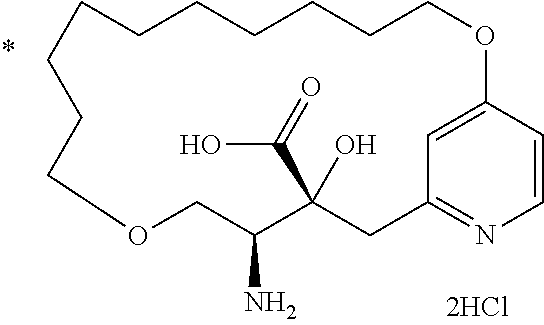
C1=CC2=CC(=N1)CC(C(=O)O)(O)C(N)COCCCCCCCCCCO2
